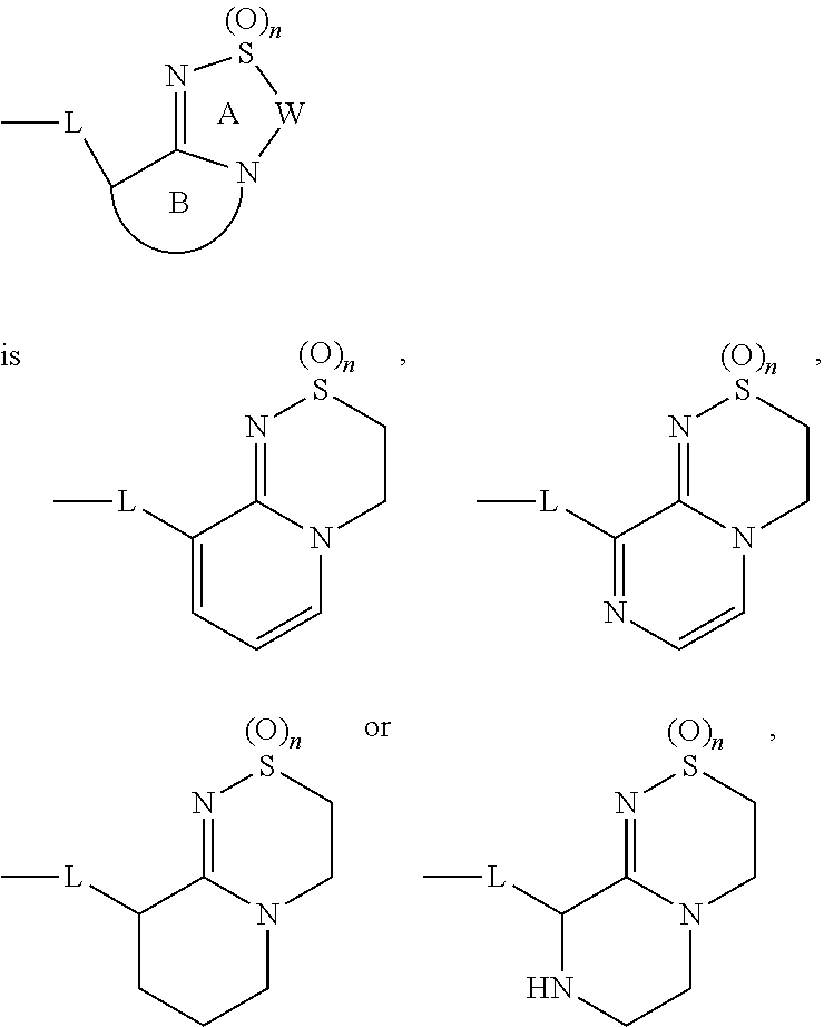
N1=C(C[L]C)N[W]S1.[A].B.C1([L]C)=CC=CN2C1=NSCC2.C1([L]C)=NC=CN2C1=NSCC2.C1([L]C)CCCN2C1=NSCC2.C1([L]C)NCCN2C1=NSCC2
